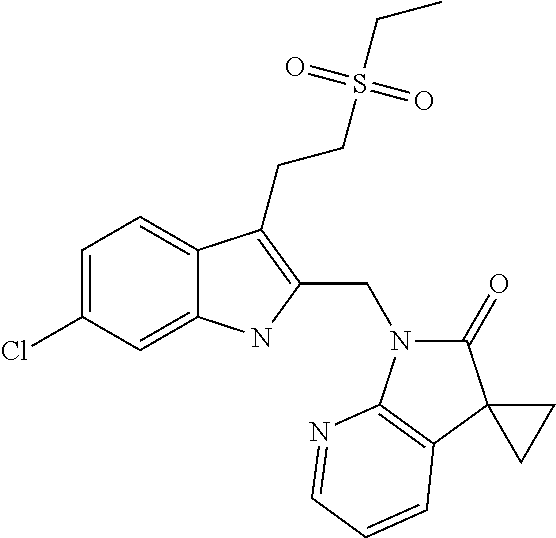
C1=C(Cl)C=C2C(=C1)C(CCS(CC)(=O)=O)=C(CN1C(=O)C3(C4=C1N=CC=C4)CC3)N2
